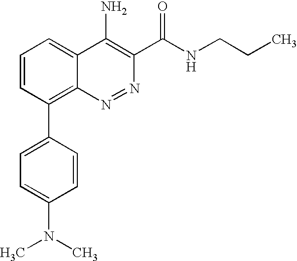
C1=CC(C2=C3C(=CC=C2)C(N)=C(C(=O)NCCC)N=N3)=CC=C1N(C)C
